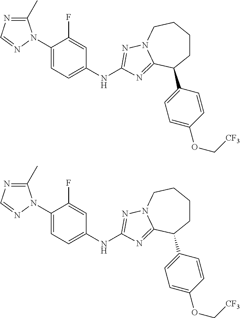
C1(C)=NC=NN1C1=CC=C(NC2=NN3CCCCC(C4=CC=C(OC[CF3])C=C4)C3=N2)C=C1F.C1(C)=NC=NN1C1=CC=C(NC2=NN3CCCCC(C4=CC=C(OC[CF3])C=C4)C3=N2)C=C1F
